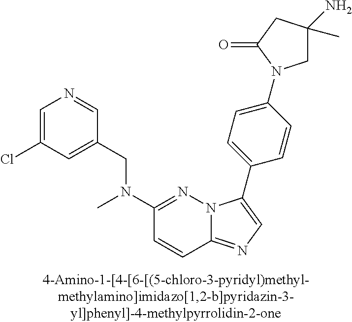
C1(CN(C2=NN3C(=NC=C3C3=CC=C(N4CC(N)(C)CC4=O)C=C3)C=C2)C)=CC(Cl)=CN=C1
